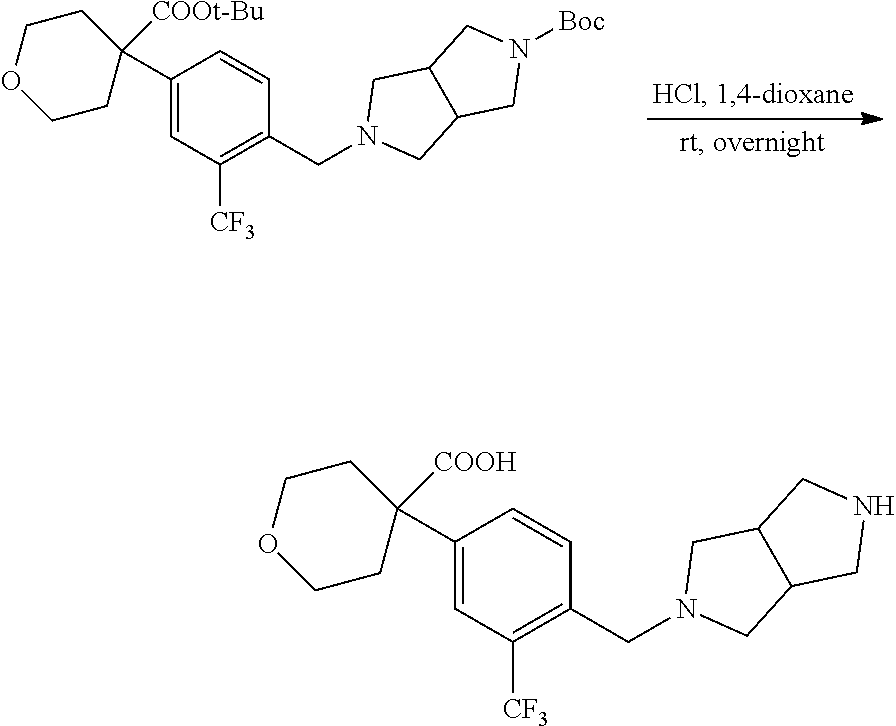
N1([Boc])CC2C(C1)CN(CC1=C([CF3])C=C(C3([COOt-Bu])CCOCC3)C=C1)C2.N1CC2C(C1)CN(CC1=C([CF3])C=C(C3([COOH])CCOCC3)C=C1)C2
